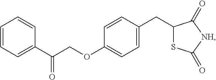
C1=CC=C(C(=O)COC2=CC=C(CC3SC(=O)[NH]C3=O)C=C2)C=C1
